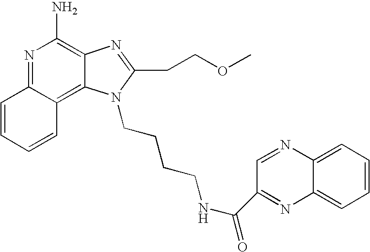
N1=C2C(=C3C(=C1N)N=C(CCOC)N3CCCCNC(=O)C1=NC3=CC=CC=C3N=C1)C=CC=C2
